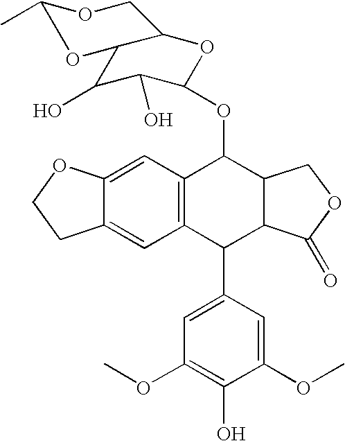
C12=C(C=C3C(=C1)CCO3)C(OC1C(O)C(O)C3C(O1)COC(C)O3)C1C(C2C2=CC(OC)=C(O)C(OC)=C2)C(=O)OC1
